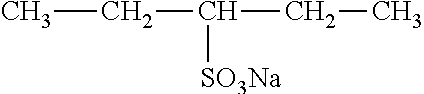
CCC(CC)[SO3Na]
